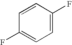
C1=C(F)C=CC(F)=C1
